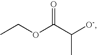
CCOC(C([O-])C)=O
